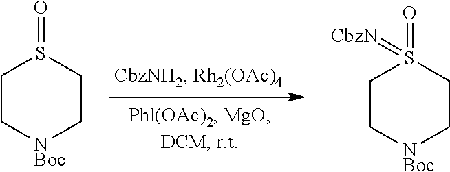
C1C[NBoc]CCS1=O.C1C[NBoc]CCS1(=O)=[CbzN]
